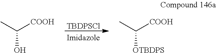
[TBDPSCl].CC([COOH])O.CC([COOH])[OTBDPS]
